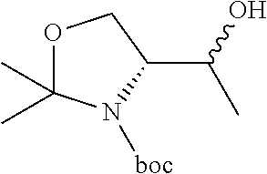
O1C(C)(C)N([boc])C(C(O)C)C1
